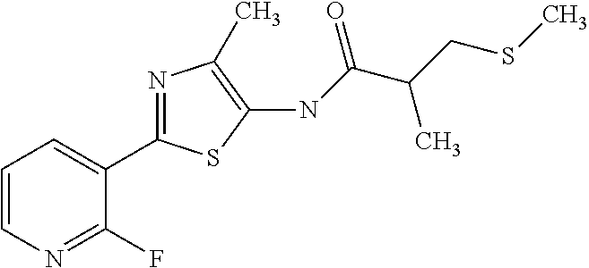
C1=CN=C(F)C(C2=NC(C)=C(NC(C(CSC)C)=O)S2)=C1
